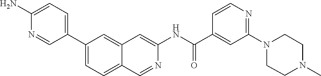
C1(C2=CC=C(N)N=C2)=CC=C2C(=C1)C=C(NC(=O)C1=CC(N3CCN(C)CC3)=NC=C1)N=C2
